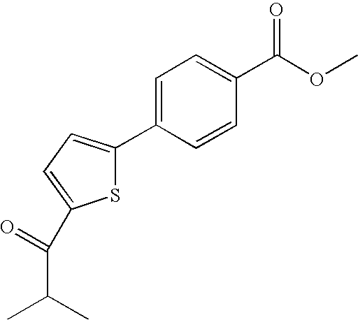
C1=C(C2=CC=C(C(=O)C(C)C)S2)C=CC(C(=O)OC)=C1
